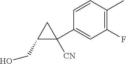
C1(CO)C([CN])(C2=CC(F)=C(C)C=C2)C1
